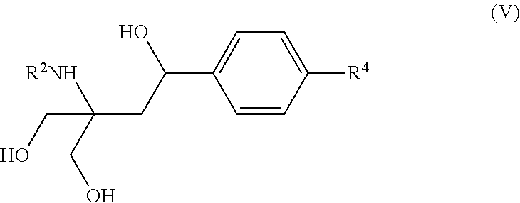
C1=CC([R4])=CC=C1C(CC(CO)([R2NH])CO)O
